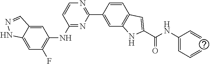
C1=C2C(=CC(F)=C1NC1=NC(C3=CC4=C(C=C3)C=C(C(NC(=CC=C)C=C)=O)N4)=NC=C1)NN=C2
